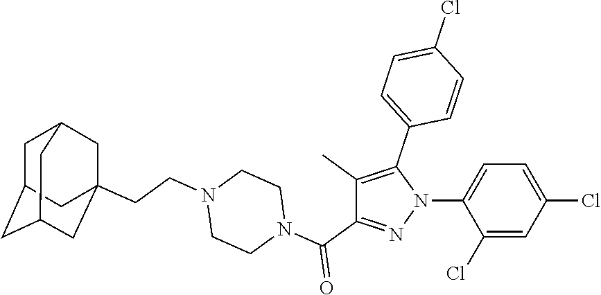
C1(Cl)=CC(Cl)=CC=C1N1N=C(C(N2CCN(CCC34CC5CC(CC(C3)C5)C4)CC2)=O)C(C)=C1C1=CC=C(Cl)C=C1
